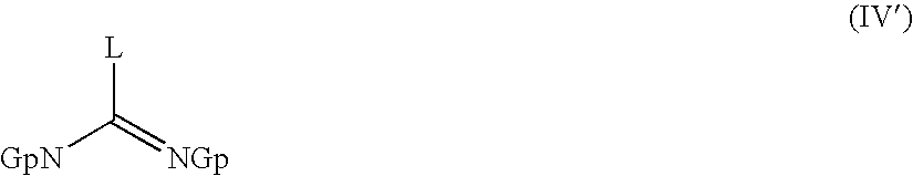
[L]C(=[NGp])[GpN]
